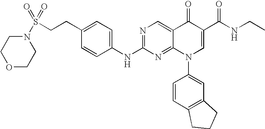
C(CC1=CC=C(NC2=NC=C3C(=N2)N(C2=CC4=C(C=C2)CCC4)C=C(C(NCC)=O)C3=O)C=C1)S(=O)(=O)N1CCOCC1
